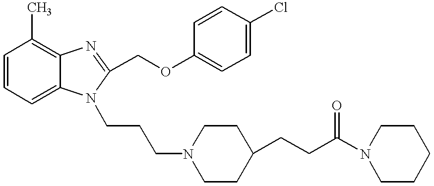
C1=CC=C2C(=C1C)N=C(COC1=CC=C(Cl)C=C1)N2CCCN1CCC(CCC(N2CCCCC2)=O)CC1
